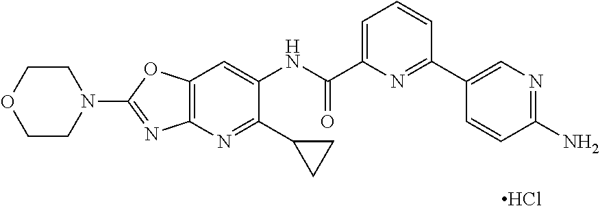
C1CN(C2=NC3=C(O2)C=C(NC(C2=CC=CC(C4=CN=C(N)C=C4)=N2)=O)C(C2CC2)=N3)CCO1.Cl
